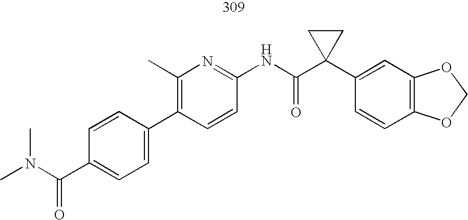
C1(C2=CC=C(C(N(C)C)=O)C=C2)=C(C)N=C(NC(C2(C3=CC4=C(C=C3)OCO4)CC2)=O)C=C1
